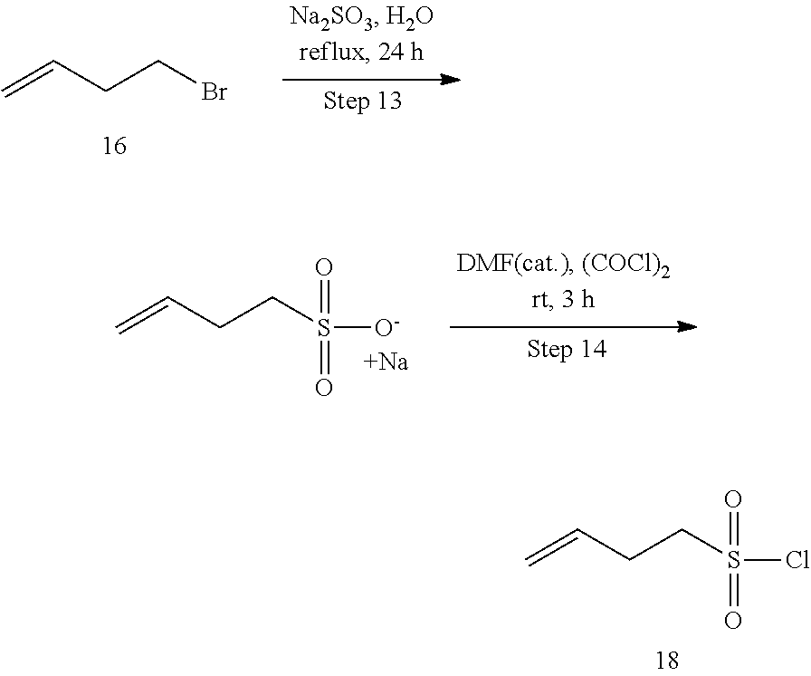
C=CCCBr.C=CCCS([O-])(=O)=O.[Na].C=CCCS(Cl)(=O)=O
